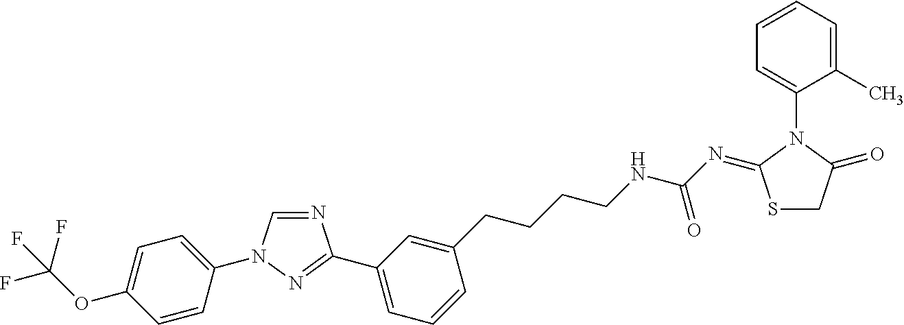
N1=CN(C2=CC=C(OC(F)(F)F)C=C2)N=C1C1=CC=CC(CCCCNC(N=C2SCC(=O)N2C2=CC=CC=C2C)=O)=C1
